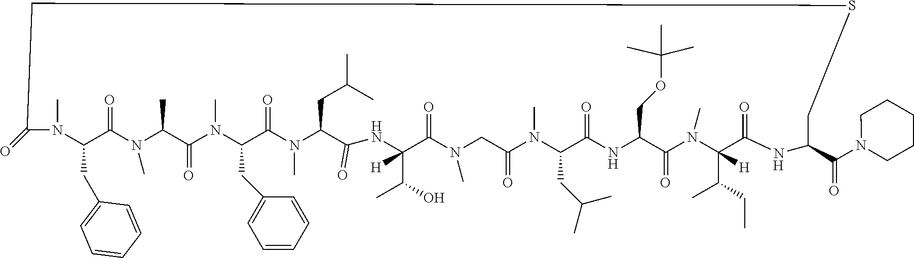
[H].[H].[H].C1(=O)N(C)C(CC2=CC=CC=C2)C(=O)N(C)C(CC(C)C)C(=O)NC(C(O)C)([H])C(=O)N(C)CC(=O)N(C)C(CC(C)C)C(=O)NC(COC(C)(C)C)C(=O)N(C)C(C(C)CC)([H])C(=O)NC(C(=O)N2CCCCC2)CSCC(=O)N(C)C(CC2=CC=CC=C2)C(=O)N(C)C1C
